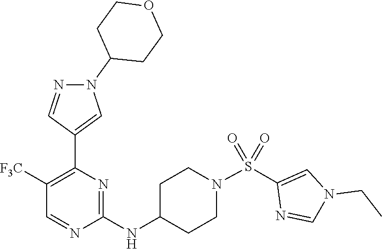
N1=CC([F3C])=C(C2=CN(C3CCOCC3)N=C2)N=C1NC1CCN(S(=O)(=O)C2=CN(CC)C=N2)CC1
